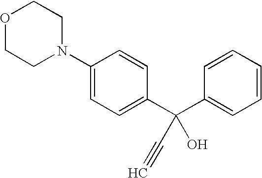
O1CCN(C2=CC=C(C(C3=CC=CC=C3)(C#C)O)C=C2)CC1
